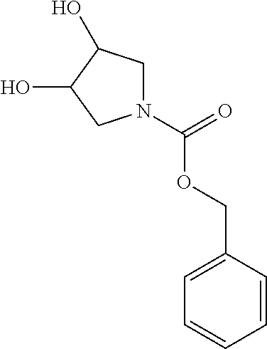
N1(C(=O)OCC2=CC=CC=C2)CC(O)C(O)C1
